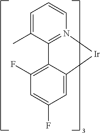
C12=N(C=CC=C1C)[Ir]C1=CC(F)=CC(F)=C21
